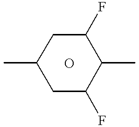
C1(C)CC(F)C(C)C(F)C1.O
